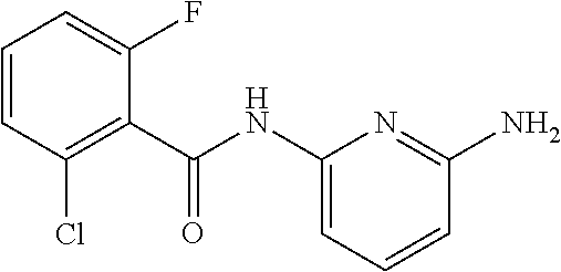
C(NC1=CC=CC(N)=N1)(=O)C1=C(Cl)C=CC=C1F
